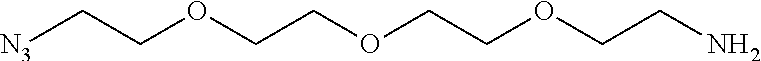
[N3]CCOCCOCCOCCN
